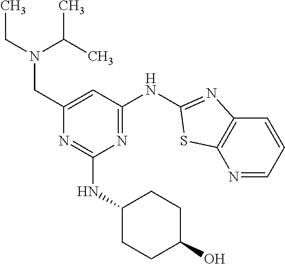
N1=CC=CC2=C1SC(NC1=NC(NC3CCC(O)CC3)=NC(CN(C(C)C)CC)=C1)=N2
